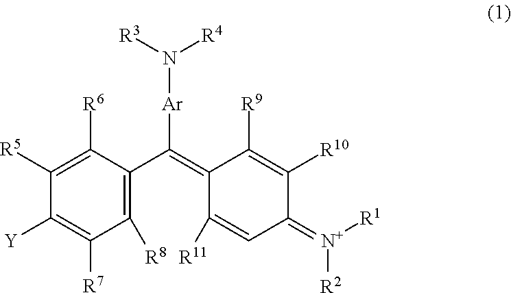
C1([R8])=C(C(=C2C([R11])=CC(=[N+]([R1])[R2])C([R10])=C2[R9])[Ar]N([R3])[R4])C([R6])=C([R5])C([Y])=C1[R7]
